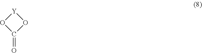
C1(=O)O[Y]O1
